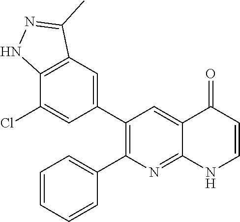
C12=C(C=C(C3=C(C4=CC=CC=C4)N=C4C(=C3)C(=O)C=CN4)C=C1Cl)C(C)=NN2
